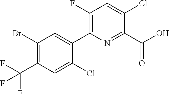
C1(Cl)=CC(F)=C(C2=CC(Br)=C(C(F)(F)F)C=C2Cl)N=C1C(O)=O
